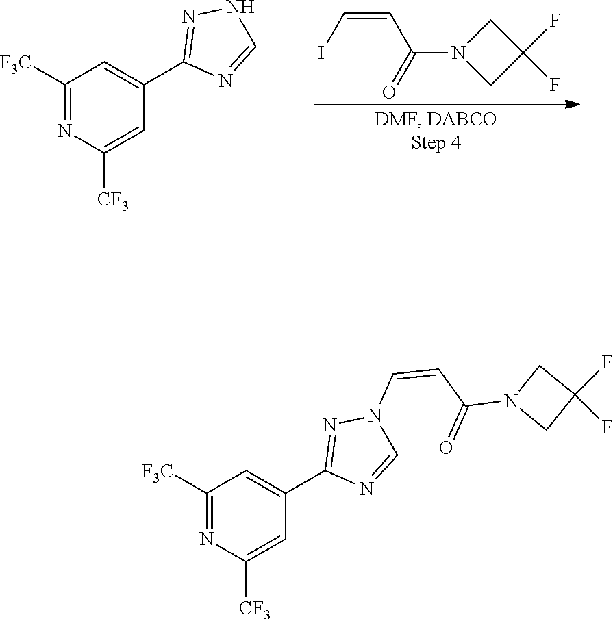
C1([F3C])=NC([CF3])=CC(C2=NN(C=CC(=O)N3CC(F)(F)C3)C=N2)=C1.C1([F3C])=NC([CF3])=CC(C2=NNC=N2)=C1.C(=CC(=O)N1CC(F)(F)C1)I
